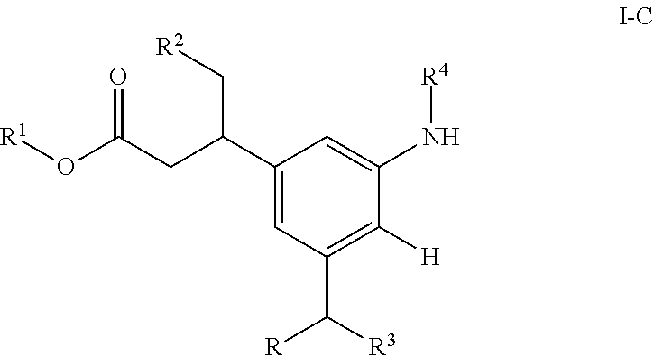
O=C(CC(C1=CC(C([R3])[R])=C([H])C(N[R4])=C1)C[R2])O[R1]
